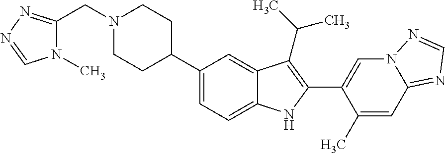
N1(CC2=NN=CN2C)CCC(C2=CC=C3C(=C2)C(C(C)C)=C(C2=CN4C(=NC=N4)C=C2C)N3)CC1
